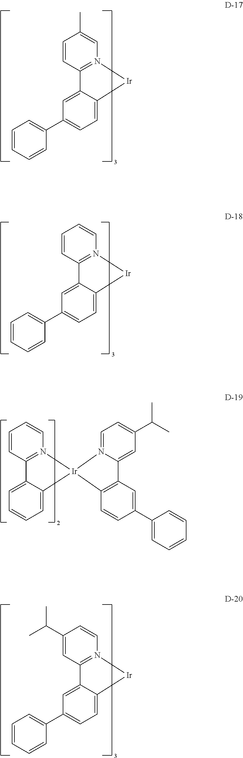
C1=CC2=N(C=C1C)[Ir]C1=CC=C(C3=CC=CC=C3)C=C21.C1=CC2=N(C=C1)[Ir]C1=CC=C(C3=CC=CC=C3)C=C21.C1=CC2=N(C=C1)[Ir]1(C3=CC=CC=C23)N2=CC=C(C(C)C)C=C2C2=C1C=CC(C1=CC=CC=C1)=C2.C1(C(C)C)=CC2=N(C=C1)[Ir]C1=CC=C(C3=CC=CC=C3)C=C21
